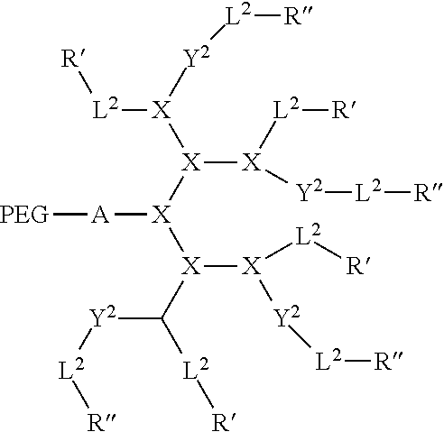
[X]([X]([X]([L2][R])[Y2][L2][R])C([Y2][L2][R])[L2][R])([X]([X]([L2][R])[Y2][L2][R])[X]([Y2][L2][R])[L2][R])[A][PEG]
